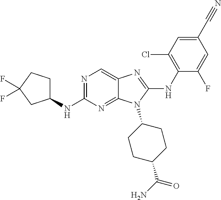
N1=C(NC2CCC(F)(F)C2)N=C2C(=C1)N=C(NC1=C(Cl)C=C(C#N)C=C1F)N2C1CCC(C(N)=O)CC1
